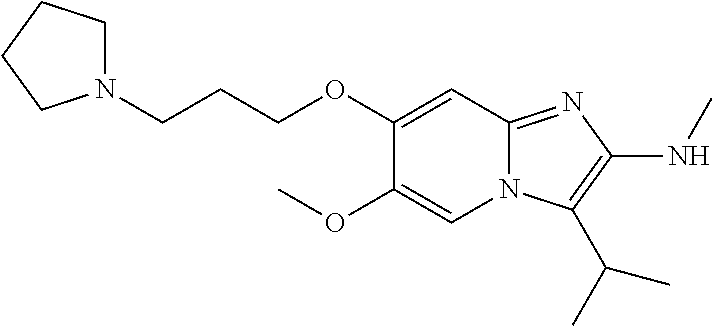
C1(OC)=CN2C(=NC(NC)=C2C(C)C)C=C1OCCCN1CCCC1
